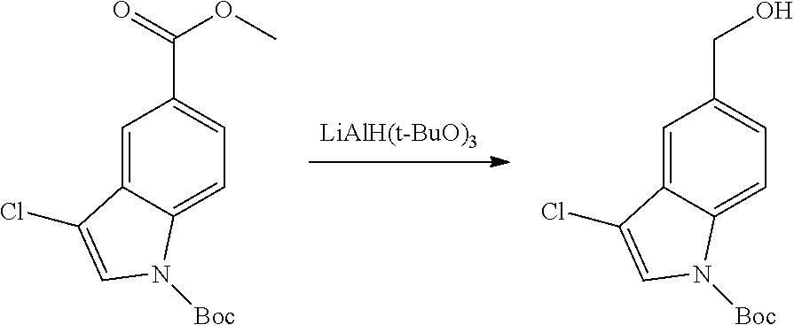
[LiAlH(t-BuO)3].C1=C2C(=CC=C1CO)N([Boc])C=C2Cl.C1=C2C(=CC=C1C(=O)OC)N([Boc])C=C2Cl
